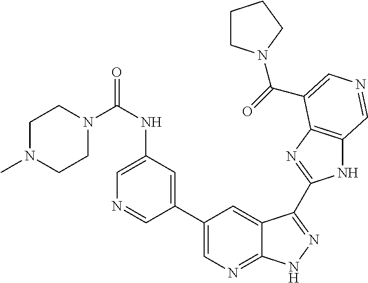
C1(C2=CN=C3C(=C2)C(C2=NC4=C(N2)C=NC=C4C(=O)N2CCCC2)=NN3)=CC(NC(N2CCN(C)CC2)=O)=CN=C1
